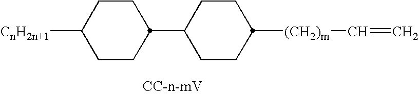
C1([CnH2n+1])CCC(C2CCC([(CH2)m]C=C)CC2)CC1
